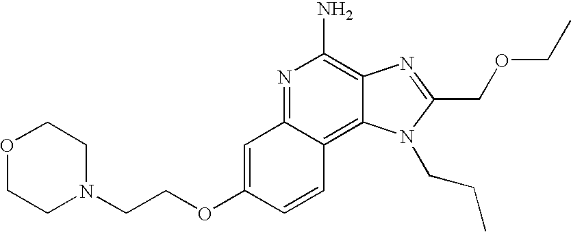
C1=C(OCCN2CCOCC2)C=CC2=C3C(=C(N)N=C12)N=C(COCC)N3CCC
